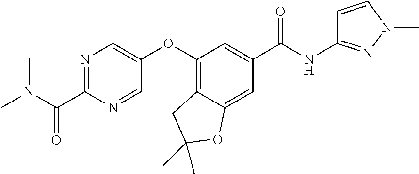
N1=C(C(N(C)C)=O)N=CC(OC2=C3C(=CC(C(=O)NC4=NN(C)C=C4)=C2)OC(C)(C)C3)=C1
